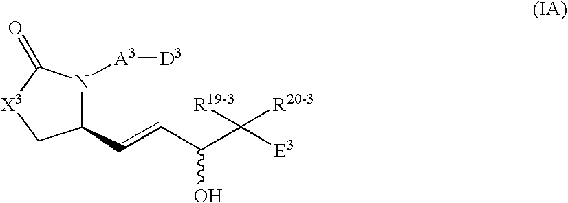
C1(C=CC(C([E3])([R19-3])[R20-3])O)N([A3][D3])C(=O)[X3]C1
